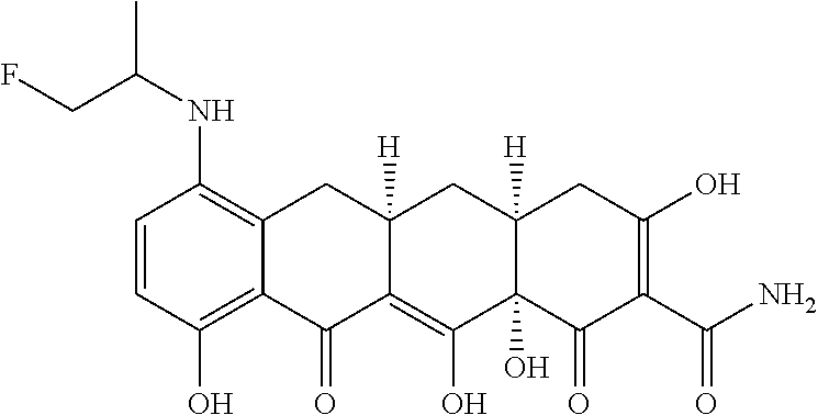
C1=CC(O)=C2C(=C1NC(C)CF)CC1([H])C(=C(O)C3(O)C([H])(C1)CC(O)=C(C(N)=O)C3=O)C2=O
